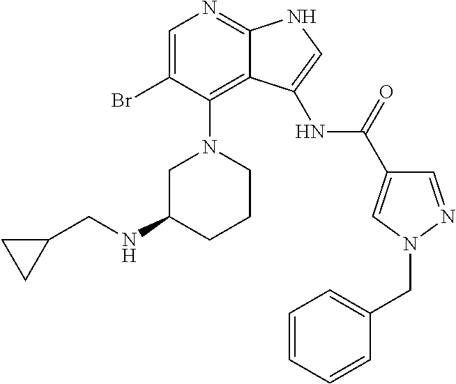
C1=C(Br)C(N2CC(NCC3CC3)CCC2)=C2C(=N1)NC=C2NC(C1=CN(CC2=CC=CC=C2)N=C1)=O
